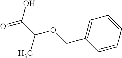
C1(COC(C(=O)O)C)=CC=CC=C1
